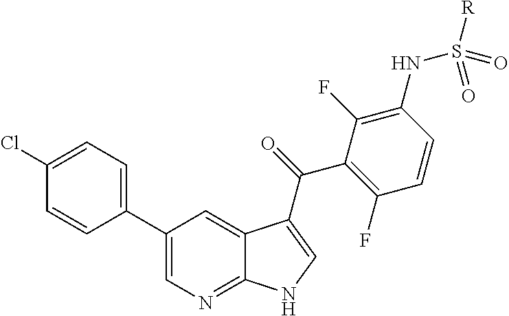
C1=C(Cl)C=CC(C2=CN=C3C(=C2)C(C(C2=C(F)C=CC(NS([R])(=O)=O)=C2F)=O)=CN3)=C1
